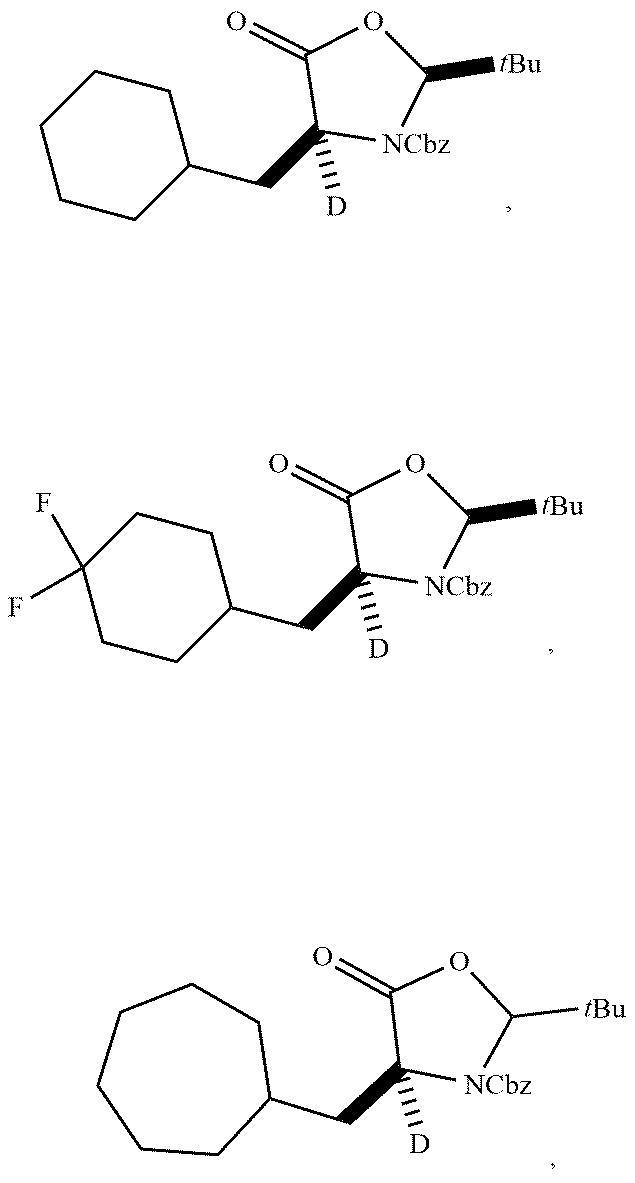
C1C(CC2([D])[NCbz]C([tBu])OC2=O)CCCC1.C1C(CC2([D])[NCbz]C([tBu])OC2=O)CCC(F)(F)C1.C1CCCCCC1CC1([D])[NCbz]C([tBu])OC1=O
